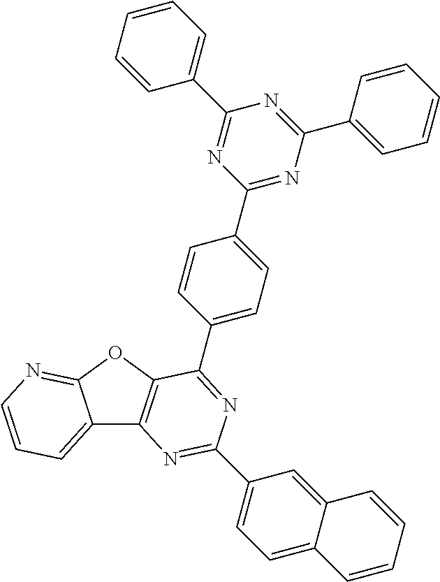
C12=CC=CN=C1OC1=C2N=C(C2=CC=C3C(=C2)C=CC=C3)N=C1C1=CC=C(C2=NC(C3=CC=CC=C3)=NC(C3=CC=CC=C3)=N2)C=C1
